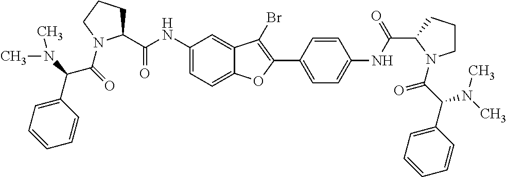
C1(NC(C2CCCN2C(=O)C(C2=CC=CC=C2)N(C)C)=O)=CC=C2C(=C1)C(Br)=C(C1=CC=C(NC(=O)C3CCCN3C(=O)C(N(C)C)C3=CC=CC=C3)C=C1)O2
